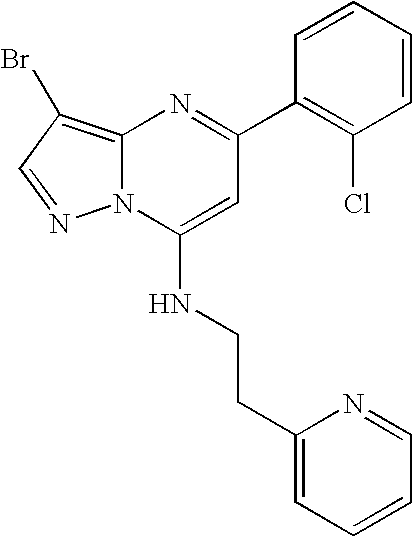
C1(C2=NC3=C(Br)C=NN3C(NCCC3=CC=CC=N3)=C2)=C(Cl)C=CC=C1
